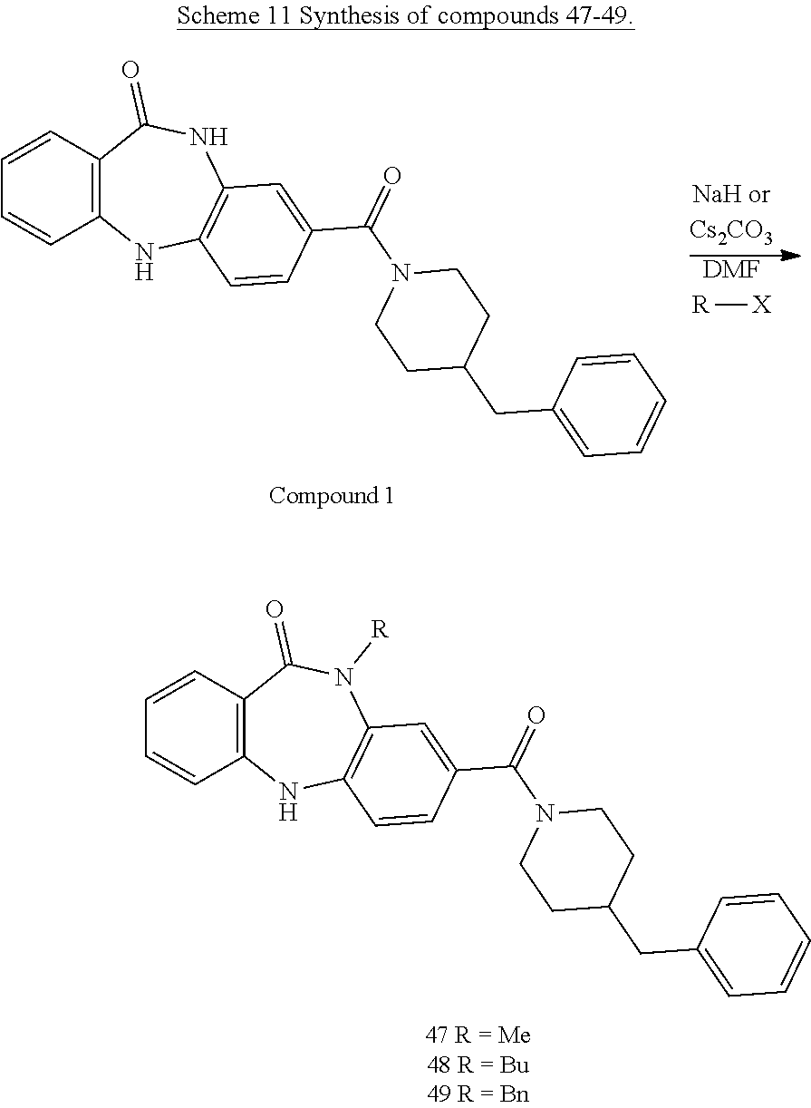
C12=C(C=CC=C1)C(=O)N([R])C1=C(N2)C=CC(C(N2CCC(CC3=CC=CC=C3)CC2)=O)=C1.C12=C(C=CC=C1)C(=O)NC1=C(N2)C=CC(C(N2CCC(CC3=CC=CC=C3)CC2)=O)=C1.[DMF].[X][R]
